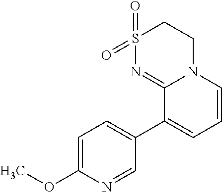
S1(=O)(=O)N=C2N(CC1)C=CC=C2C1=CC=C(OC)N=C1
